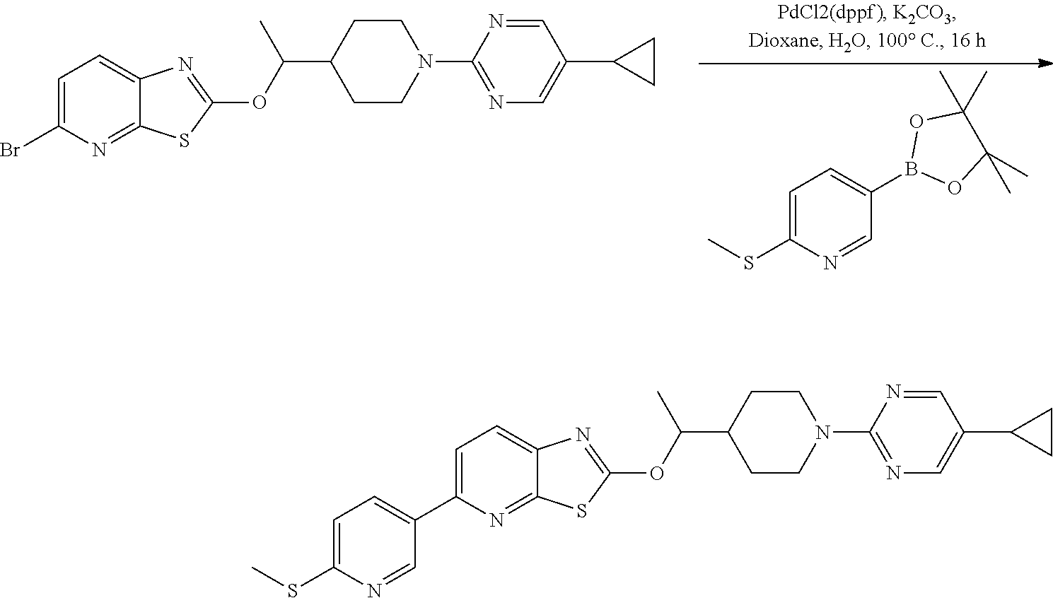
C1=C(Br)N=C2C(=C1)N=C(OC(C)C1CCN(C3=NC=C(C4CC4)C=N3)CC1)S2.C1=C(SC)N=CC(B2OC(C)(C)C(C)(C)O2)=C1.C1=C(C2=CC=C(SC)N=C2)N=C2C(=C1)N=C(OC(C)C1CCN(C3=NC=C(C4CC4)C=N3)CC1)S2
